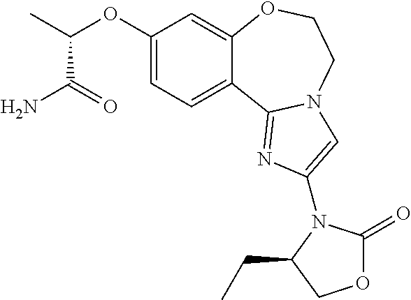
C1(OC(C)C(=O)N)=CC=C2C(=C1)OCCN1C2=NC(N2C(=O)OCC2CC)=C1
